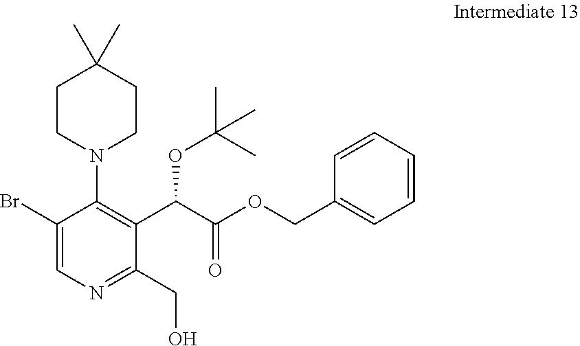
C1CN(C2=C(C(C(OCC3=CC=CC=C3)=O)OC(C)(C)C)C(CO)=NC=C2Br)CCC1(C)C
